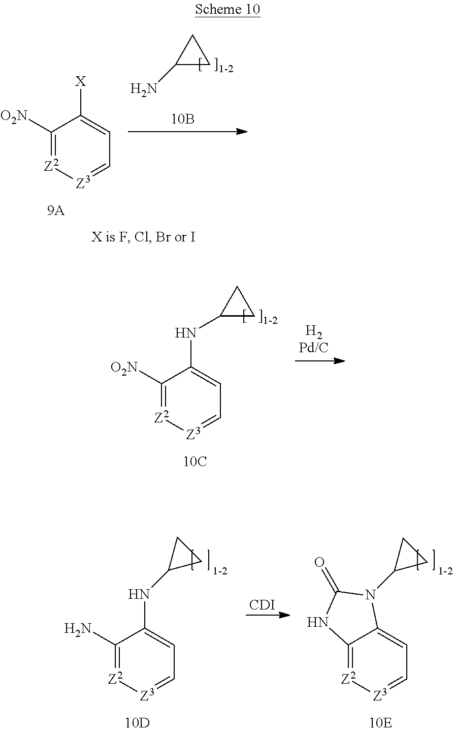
C1([O2N])=[Z2][Z3]=CC=C1NC1CC1.C1(N)CC1.C1([O2N])=[Z2][Z3]=CC=C1[X].[CDI].C1(N)=[Z2][Z3]=CC=C1NC1CC1.C12=[Z2][Z3]=CC=C1N(C1CC1)C(=O)N2
